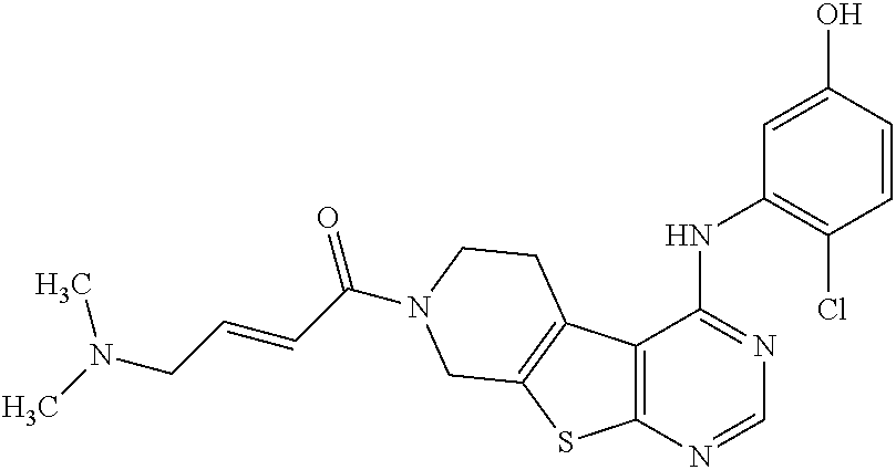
C12=C(C(NC3=C(Cl)C=CC(O)=C3)=NC=N1)C1=C(S2)CN(C(C=CCN(C)C)=O)CC1
